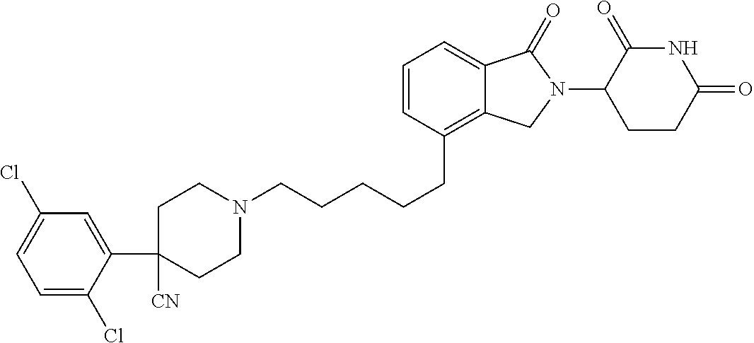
C(CCC1=C2C(=CC=C1)C(=O)N(C1C(=O)NC(=O)CC1)C2)CCN1CCC(C2=CC(Cl)=CC=C2Cl)([CN])CC1
